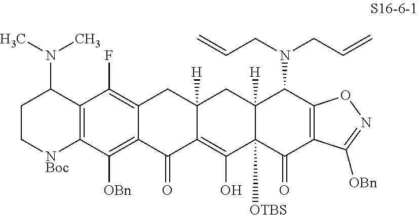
C12=C(C([OBn])=C3C(=C1F)CC1([H])C(=C(O)C4([OTBS])C([H])(C1)C(N(CC=C)CC=C)C1=C(C4=O)C([OBn])=NO1)C3=O)[NBoc]CCC2N(C)C
